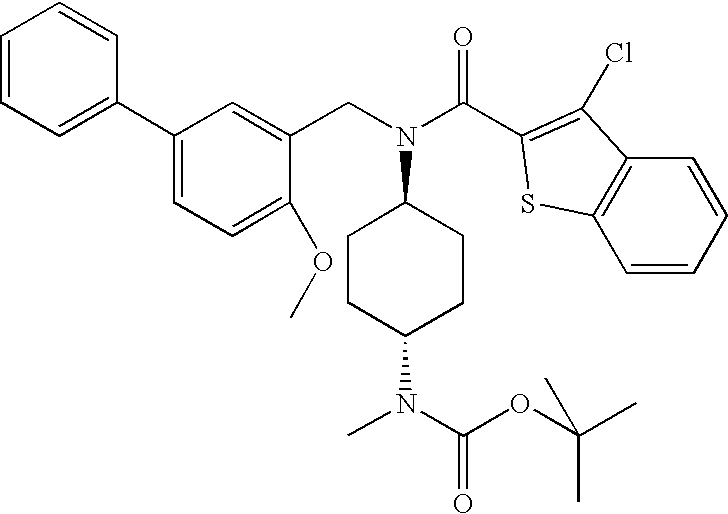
C1=CC=C(C2=CC=C(OC)C(CN(C3CCC(N(C)C(OC(C)(C)C)=O)CC3)C(C3=C(Cl)C4=C(S3)C=CC=C4)=O)=C2)C=C1
